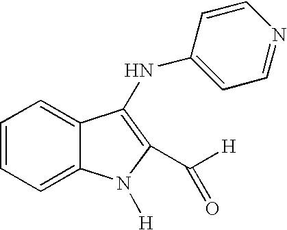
C12=CC=CC=C1C(NC1=CC=NC=C1)=C(C([H])=O)N2[H]
